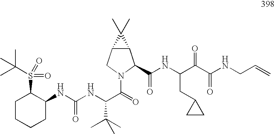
C1CCCC(NC(=O)NC(C(=O)N2C(C(=O)NC(C(C(NCC=C)=O)=O)CC3CC3)C3C(C2)C3(C)C)C(C)(C)C)C1S(=O)(=O)C(C)(C)C
